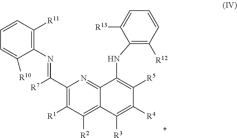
C1(C([R7])=NC2=C([R11])C=CC=C2[R10])=C([R1])C([R2])=C2C(=N1)C(NC1=C([R12])C=CC=C1[R13])=C([R5])C([R4])=C2[R3]
